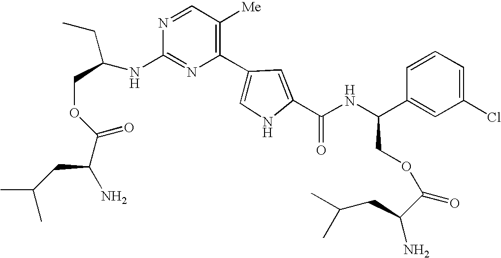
N1=C(NC(CC)COC(=O)C(CC(C)C)N)N=CC([Me])=C1C1=CNC(C(NC(C2=CC(Cl)=CC=C2)COC(C(CC(C)C)N)=O)=O)=C1
